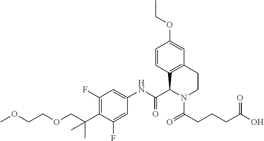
C1(F)=C(C(C)(C)COCCOC)C(F)=CC(NC(C2C3=C(CCN2C(=O)CCCC(=O)O)C=C(OCC)C=C3)=O)=C1
